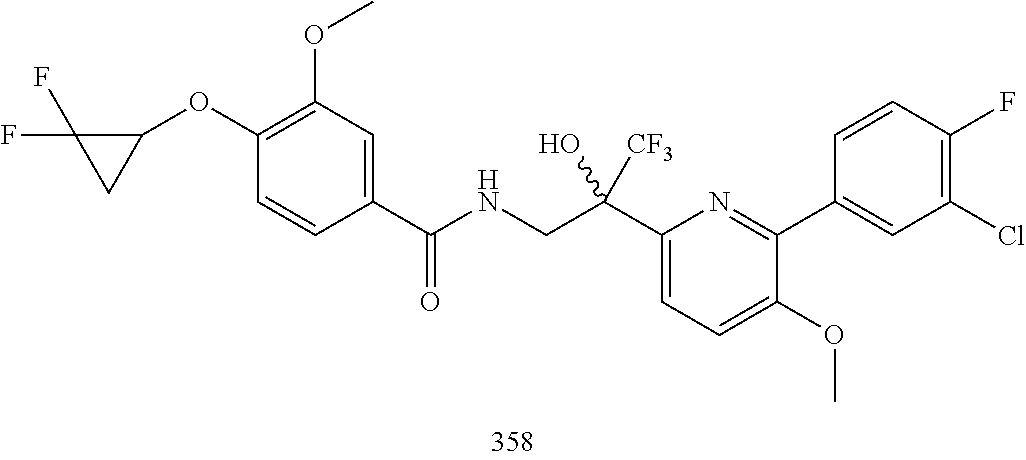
C1(Cl)=C(F)C=CC(C2=NC(C(CNC(C3=CC(OC)=C(OC4C(F)(F)C4)C=C3)=O)(O)[CF3])=CC=C2OC)=C1
